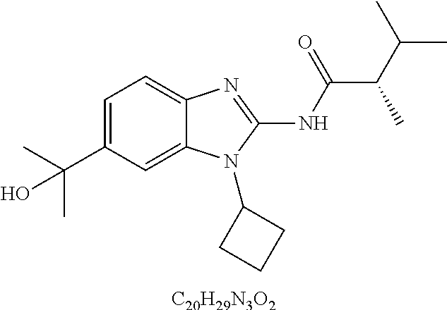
[C20H29N3O2].C1=C(C(C)(C)O)C=C2C(=C1)N=C(NC(=O)C(C(C)C)C)N2C1CCC1
